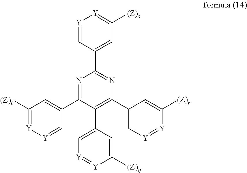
N1=C(C2=CC([(Z)t])=[Y][Y]=C2)C(C2=C[Y]=[Y]C([(Z)q])=C2)=C(C2=C[Y]=[Y]C([(Z)r])=C2)N=C1C1=CC([(Z)s])=[Y][Y]=C1
